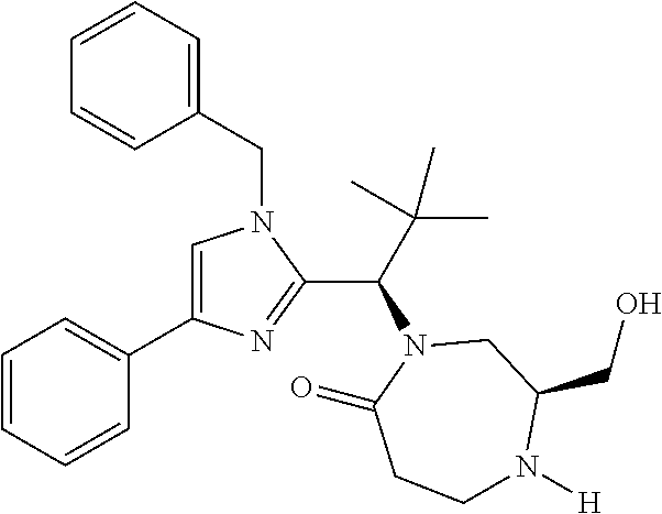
C1=CC=CC(C2=CN(CC3=CC=CC=C3)C(C(N3C(=O)CCN([H])C(CO)C3)C(C)(C)C)=N2)=C1
